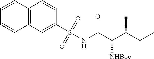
C1=CC2=C(C=C1)C=C(S(NC(C(C(CC)C)[NHBoc])=O)(=O)=O)C=C2
